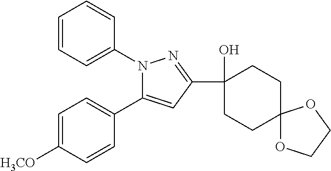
C1=CC=C(N2C(C3=CC=C([H3CO])C=C3)=CC(C3(O)CCC4(CC3)OCCO4)=N2)C=C1
